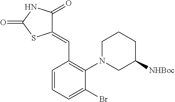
C1(=CC2=C(N3CC([NHBoc])CCC3)C(Br)=CC=C2)C(=O)NC(=O)S1
